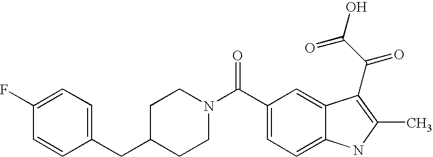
C(C1CCN(C(=O)C2=CC=C3C(=C2)C(C(C(=O)O)=O)=C(C)N3)CC1)C1=CC=C(F)C=C1
